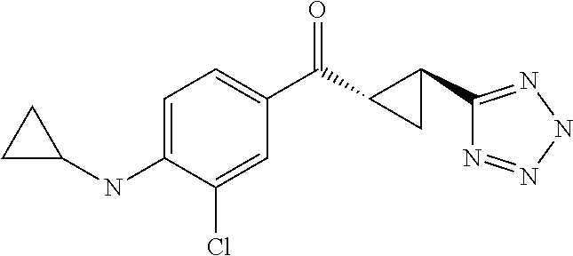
C1=C(NC2CC2)C(Cl)=CC(C(C2C(C3=NNN=N3)C2)=O)=C1
